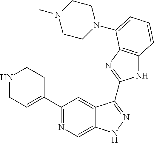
C1(C2=NC=C3C(=C2)C(C2=NC4=C(N2)C=CC=C4N2CCN(C)CC2)=NN3)=CCNCC1
